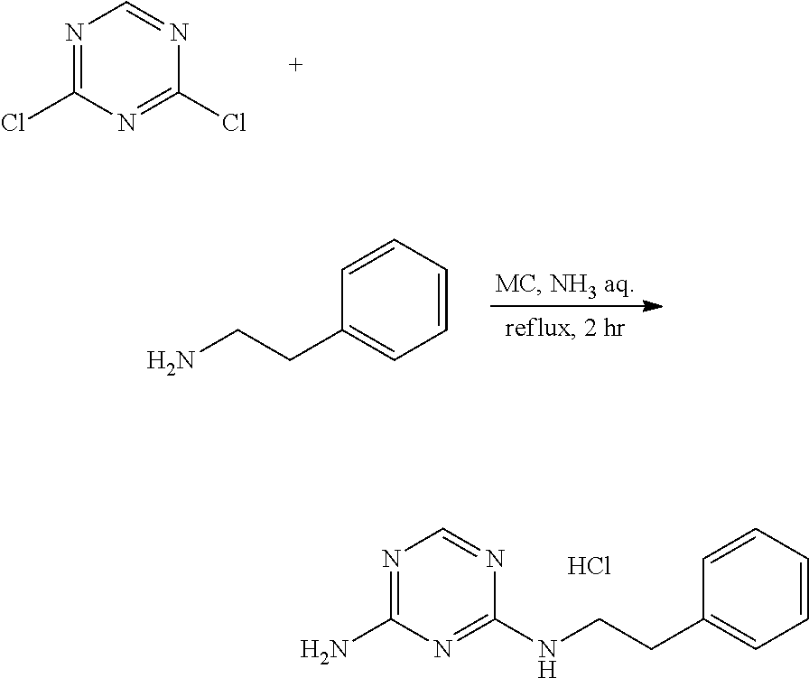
N1=C(Cl)N=C(Cl)N=C1.NCCC1=CC=CC=C1.N1=C(N)N=C(NCCC2=CC=CC=C2)N=C1.Cl
